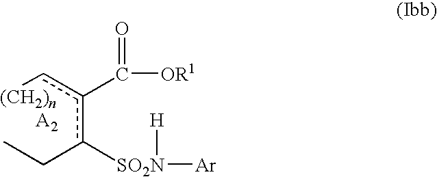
[(CH2)n]cc(c(CC)[SO2N]([Ar])[H])C([OR1])=O.[A2]
